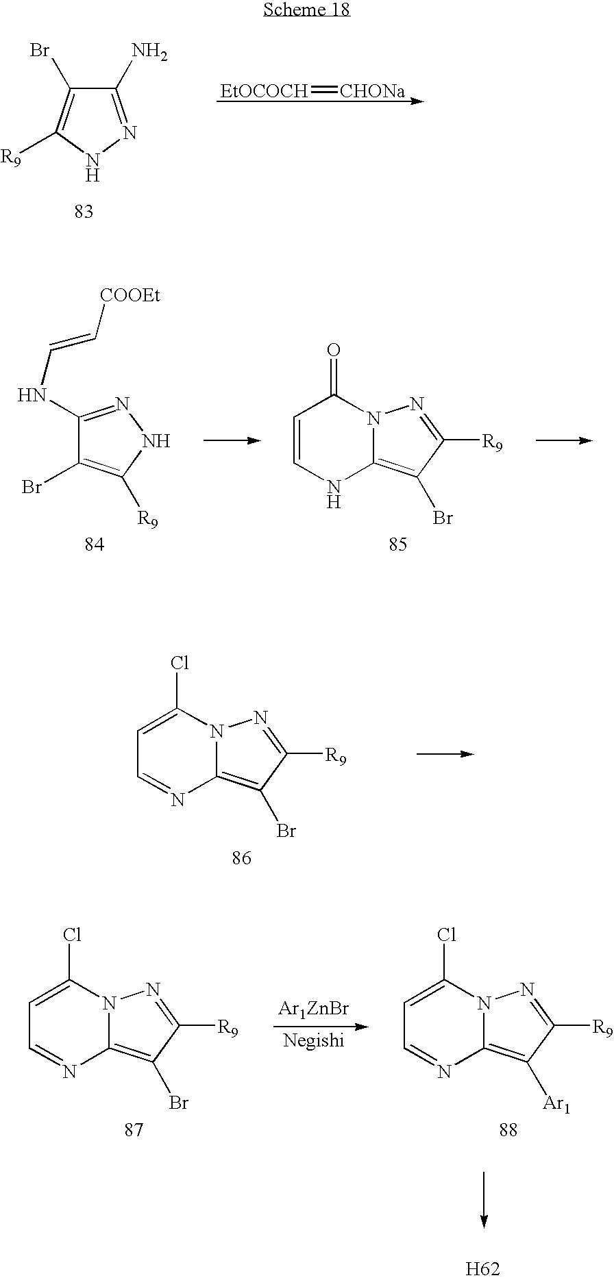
C1(N)=NNC([R9])=C1Br.[EtOCOCH]=[CHONa].C1(NC=C[COOEt])=NNC([R9])=C1Br.N12C(=C(Br)C([R9])=N1)NC=CC2=O.N12C(=C(Br)C([R9])=N1)N=CC=C2Cl.N12C(=C(Br)C([R9])=N1)N=CC=C2Cl.[Ar1ZnBr].N12C(=C([Ar1])C([R9])=N1)N=CC=C2Cl.[H62]
